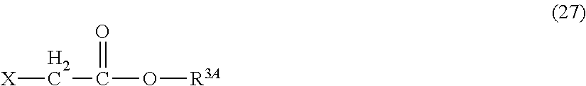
[X]CC(O[R3A])=O
